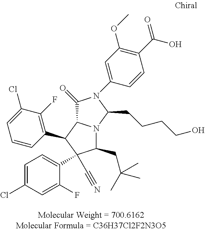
C1(=O)C2N(C(CCCCO)N1C1=CC(OC)=C(C(O)=O)C=C1)C(CC(C)(C)C)C(C#N)(C1=CC=C(Cl)C=C1F)C2C1=C(F)C(Cl)=CC=C1
